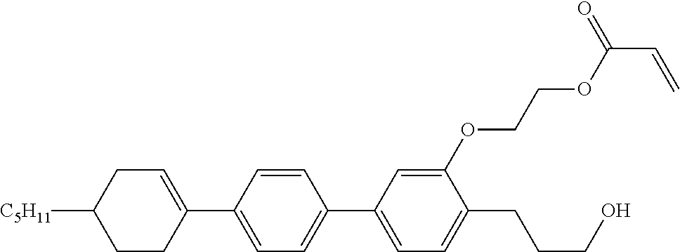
C1=C(C2=CC=C(C3=CC=C(CCCO)C(OCCOC(=O)C=C)=C3)C=C2)CCC([C5H11])C1
